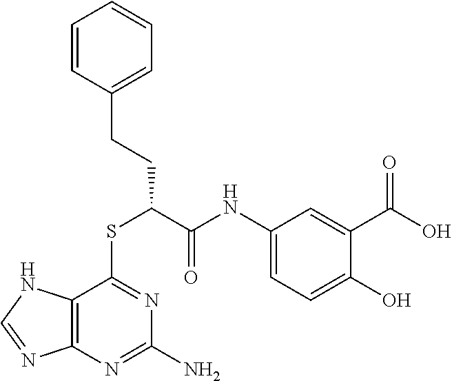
C1(NC(=O)C(SC2=NC(N)=NC3=C2NC=N3)CCC2=CC=CC=C2)=CC=C(O)C(C(O)=O)=C1
